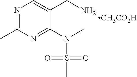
N1=C(C)N=C(N(C)S(C)(=O)=O)C(CN)=C1
